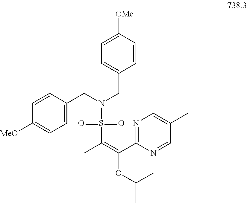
C1=CC([OMe])=CC=C1CN(CC1=CC=C([MeO])C=C1)S(C(C)=C(C1=NC=C(C)C=N1)OC(C)C)(=O)=O
